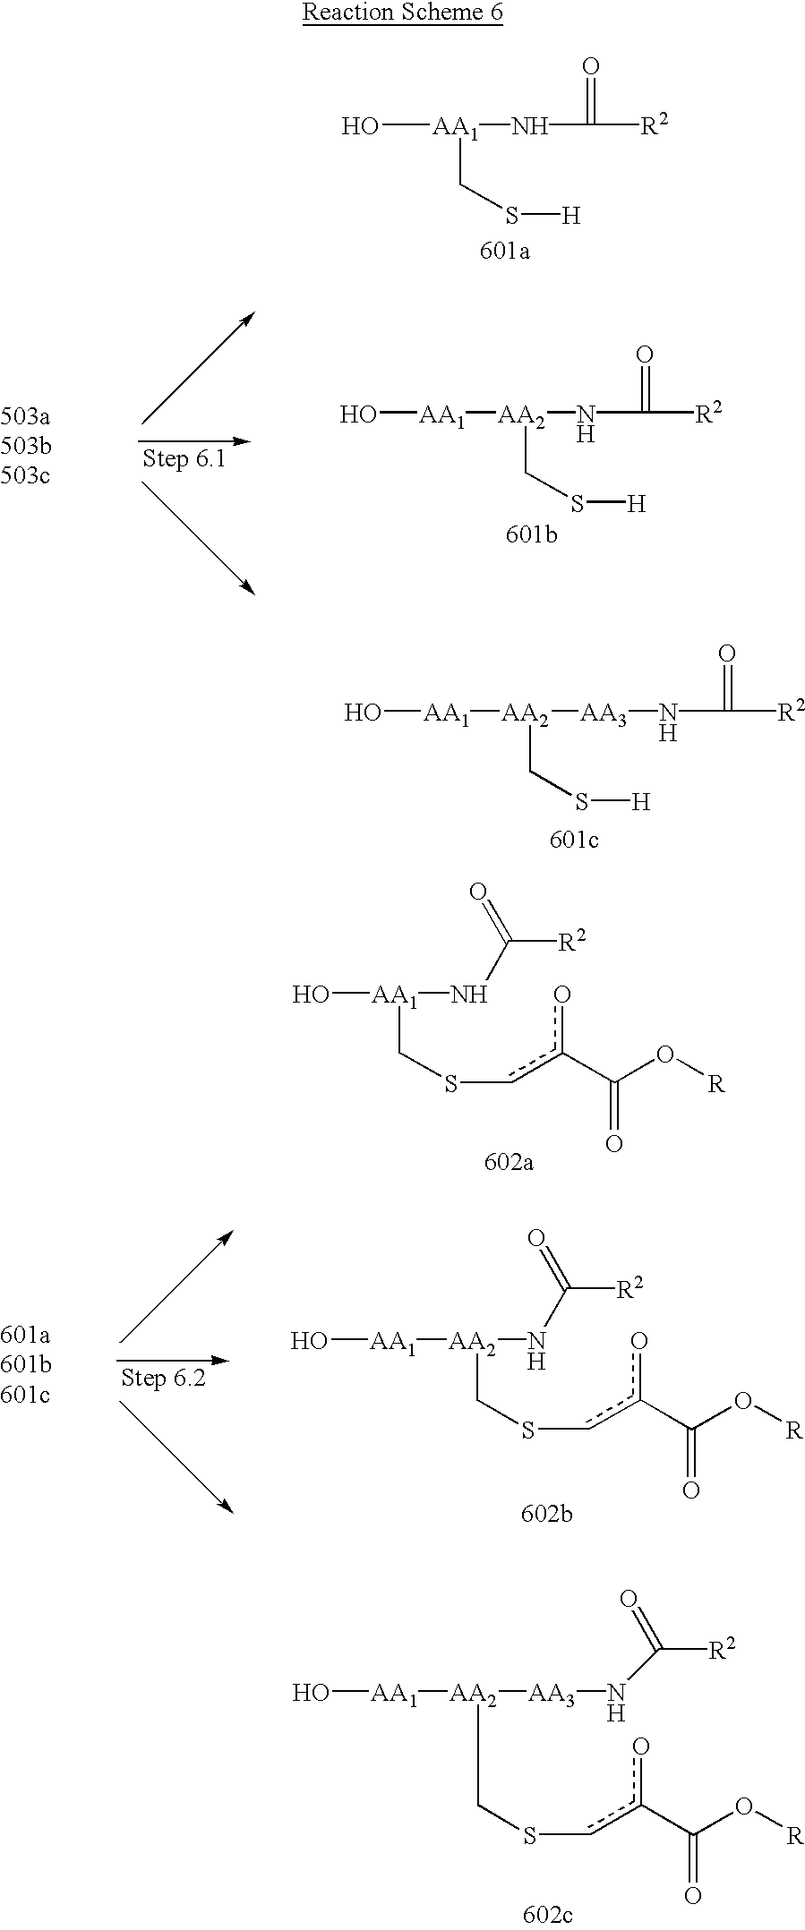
O[AA1][AA2]([AA3]NC(=O)[R2])CS[H].O[AA1](NC(=O)[R2])CS[H].O[AA1][AA2](NC(=O)[R2])CS[H].O[AA1][AA2]([AA3]NC(=O)[R2])CScc(o)C(=O)O[R].O[AA1](NC(=O)[R2])CScc(o)C(=O)O[R].O[AA1][AA2](NC(=O)[R2])CScc(o)C(=O)O[R]
